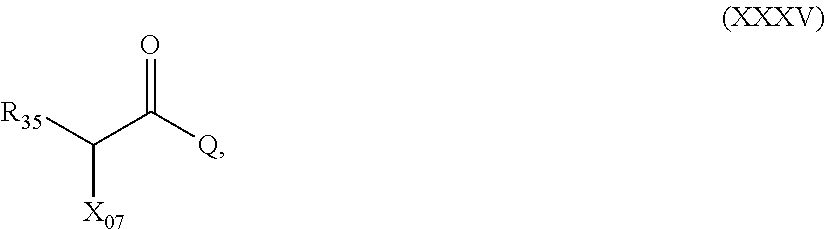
C(C([Q])=O)([R35])[X07]
